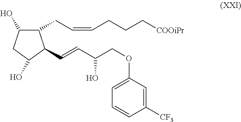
C1(CC=CCCC[COOiPr])C(O)CC(O)C1C=CC(COC1=CC=CC([CF3])=C1)O
